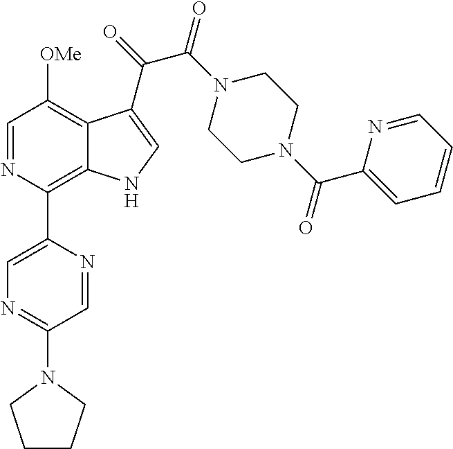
C1=NC(C2=CN=C(N3CCCC3)C=N2)=C2C(=C1[OMe])C(C(=O)C(N1CCN(C(C3=CC=CC=N3)=O)CC1)=O)=CN2
